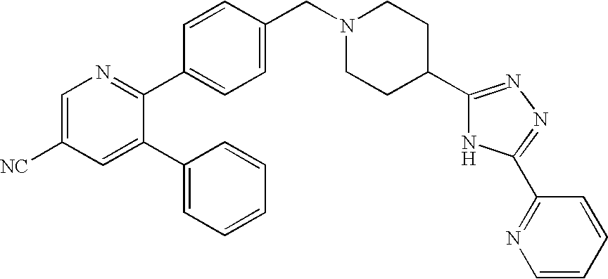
C1=C([NC])C=C(C2=CC=CC=C2)C(C2=CC=C(CN3CCC(C4=NN=C(C5=NC=CC=C5)N4)CC3)C=C2)=N1
